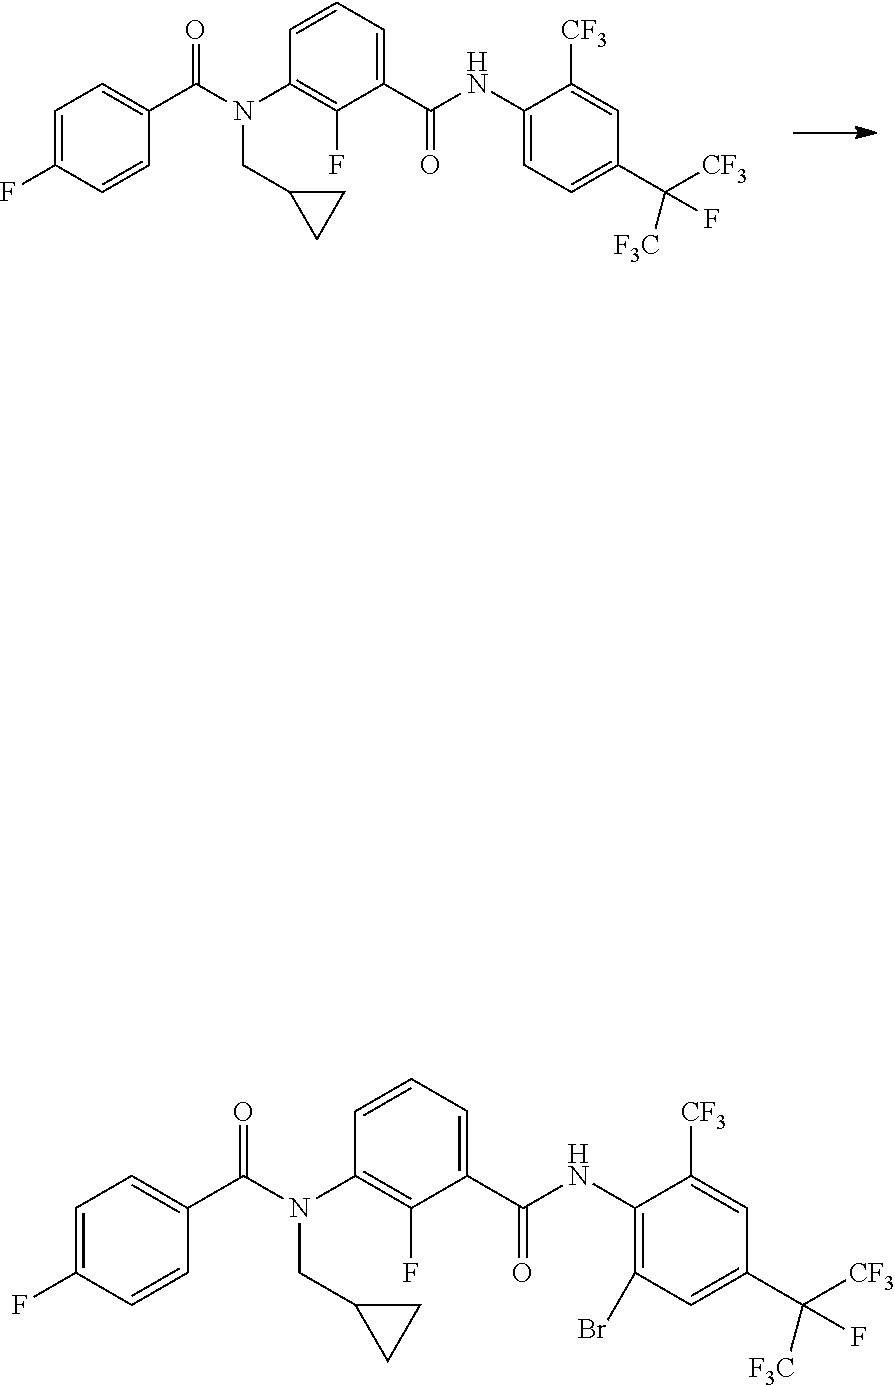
N(CC1CC1)(C1=C(F)C(C(=O)NC2=CC=C(C(F)([CF3])[F3C])C=C2[CF3])=CC=C1)C(C1=CC=C(F)C=C1)=O.N(CC1CC1)(C1=C(F)C(C(=O)NC2=C(Br)C=C(C(F)([CF3])[F3C])C=C2[CF3])=CC=C1)C(C1=CC=C(F)C=C1)=O
